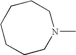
C1CCCN(C)CCC1
